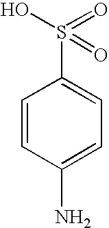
C1=CC(N)=CC=C1S(O)(=O)=O
